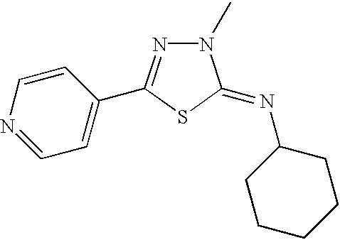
C1=NC=CC(C2=NN(C)C(=NC3CCCCC3)S2)=C1
